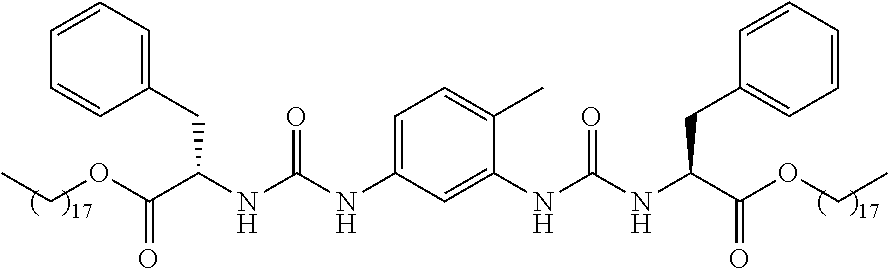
C1=C(NC(NC(C(OCC)=O)CC2=CC=CC=C2)=O)C=C(NC(NC(C(OCC)=O)CC2=CC=CC=C2)=O)C(C)=C1
